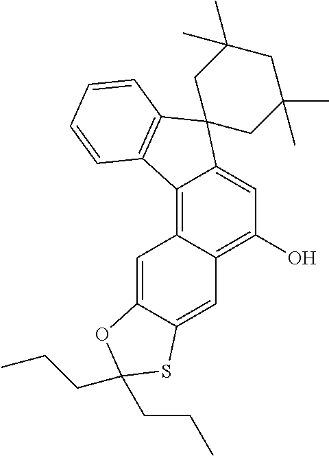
C1(O)=C2C(=C3C(=C1)C1(C4=C3C=CC=C4)CC(C)(C)CC(C)(C)C1)C=C1C(=C2)SC(CCC)(CCC)O1
